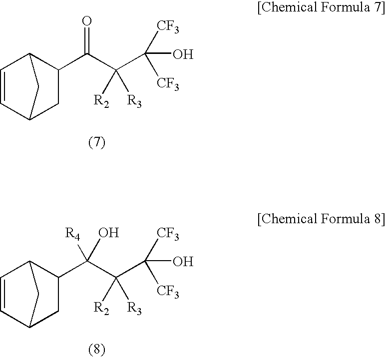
C1=CC2C(C(C(C([CF3])([CF3])O)([R2])[R3])([R4])O)CC1C2.C1=CC2C(C(C(C([CF3])([CF3])O)([R2])[R3])=O)CC1C2
